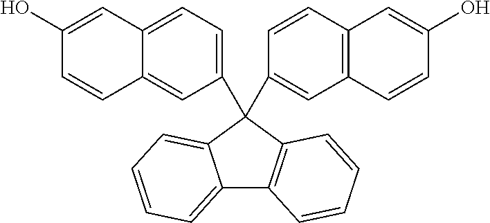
C12=CC=C(C3(C4=CC5=C(C=C4)C=C(O)C=C5)C4=CC=CC=C4C4=C3C=CC=C4)C=C1C=CC(O)=C2
